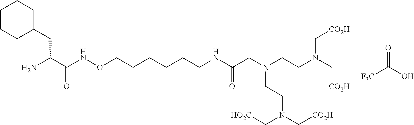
[F3C]C(O)=O.C(C(C(NOCCCCCCNC(CN(CCN(C[CO2H])C[CO2H])CCN(C[CO2H])C[HO2C])=O)=O)N)C1CCCCC1
